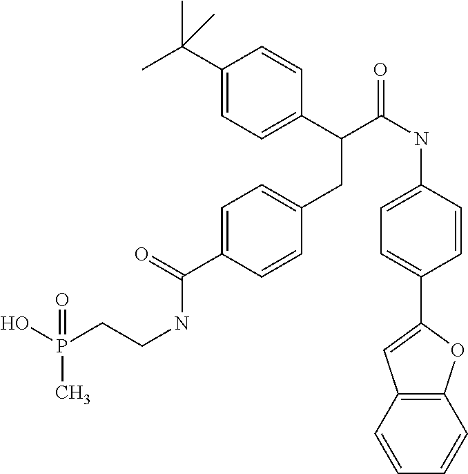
C1=CC2=C(C=C1)OC(C1=CC=C(NC(C(C3=CC=C(C(C)(C)C)C=C3)CC3=CC=C(C(=O)NCCP(O)(C)=O)C=C3)=O)C=C1)=C2
